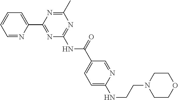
C1=NC(C2=NC(NC(C3=CC=C(NCCN4CCOCC4)N=C3)=O)=NC(C)=N2)=CC=C1
